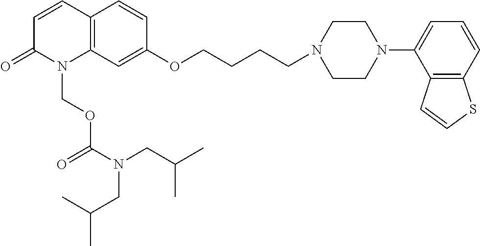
C12=C(C=C(OCCCCN3CCN(C4=CC=CC5=C4C=CS5)CC3)C=C1)N(COC(N(CC(C)C)CC(C)C)=O)C(=O)C=C2
